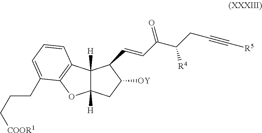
C12([H])C([H])(CC([OY])C1C=CC(=O)C([R4])CC#C[R5])OC1=C2C=CC=C1CCC[COOR1]
